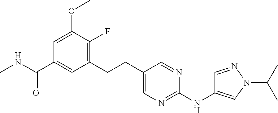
C1=C(OC)C(F)=C(CCC2=CN=C(NC3=CN(C(C)C)N=C3)N=C2)C=C1C(NC)=O
